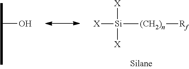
[X][Si]([(CH2)n][Rf])([X])[X].CC(O)C
